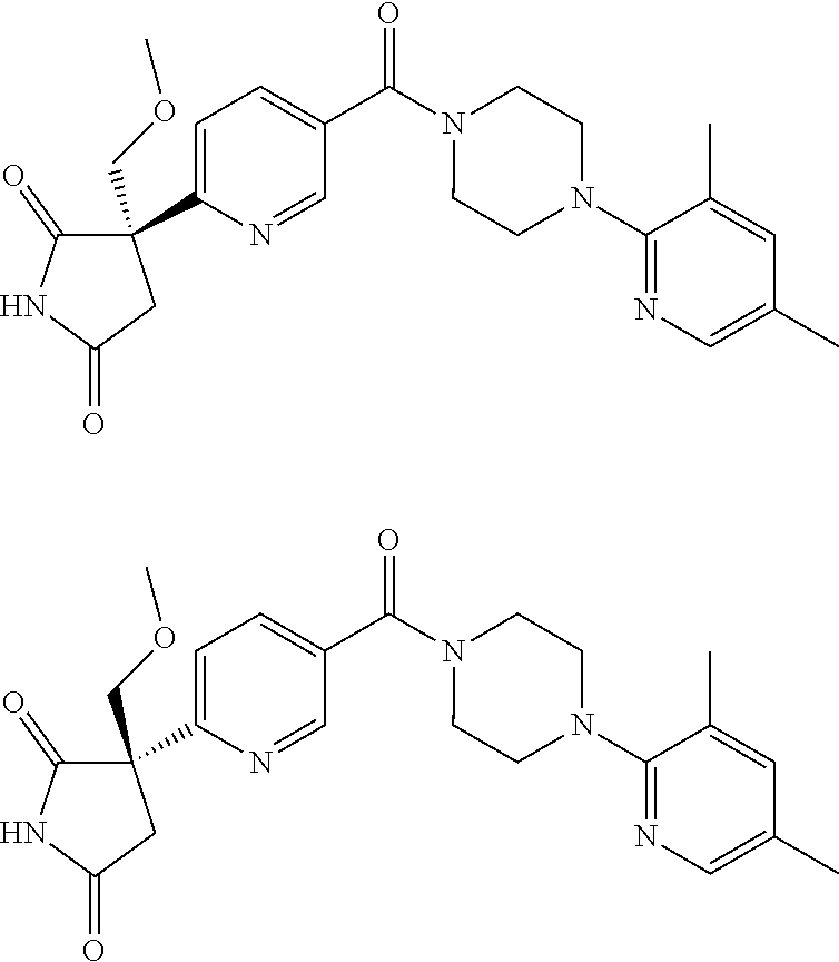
C1=C(C2(COC)C(=O)NC(=O)C2)N=CC(C(N2CCN(C3=NC=C(C)C=C3C)CC2)=O)=C1.C1=C(C2(COC)C(=O)NC(=O)C2)N=CC(C(N2CCN(C3=NC=C(C)C=C3C)CC2)=O)=C1
